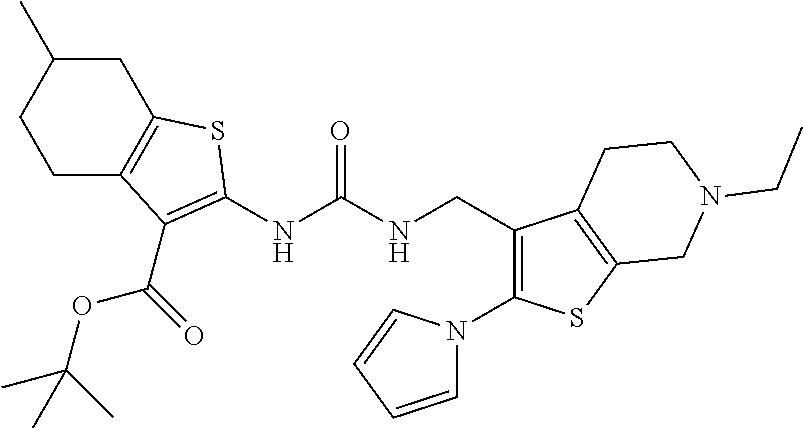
C1C2=C(CC(C)C1)SC(NC(NCC1=C(N3C=CC=C3)SC3=C1CCN(CC)C3)=O)=C2C(OC(C)(C)C)=O
